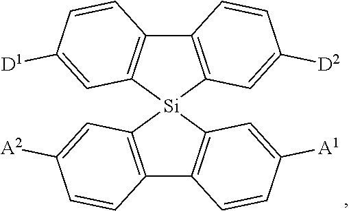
C12=C(C=C([A2])C=C1)[Si]1(C3=C2C=CC([A1])=C3)C2=C(C3=C1C=C([D1])C=C3)C=CC([D2])=C2
